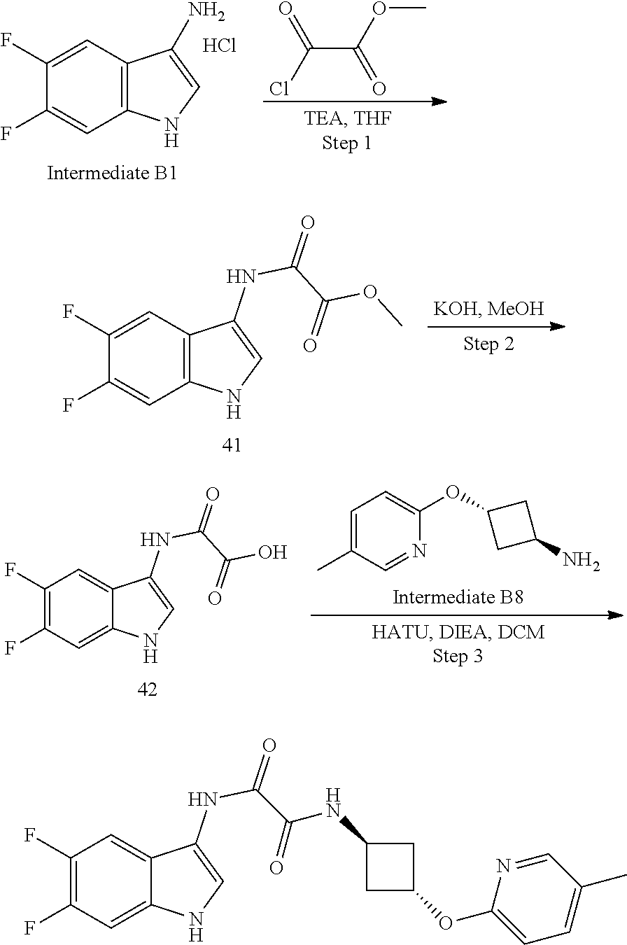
COC(C(NC1=CNC2=C1C=C(F)C(F)=C2)=O)=O.OC(C(NC1=CNC2=CC(F)=C(F)C=C12)=O)=O.C1(C)=CC=C(OC2CC(N)C2)N=C1.ClC(C(OC)=O)=O.C1(F)=CC2=C(C=C1F)C(N)=CN2.Cl.C1(F)=C(F)C=C2C(NC(C(NC3CC(OC4=CC=C(C)C=N4)C3)=O)=O)=CNC2=C1
